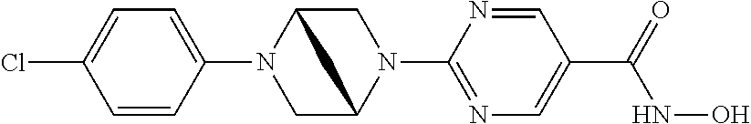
C1=CC(N2CC3N(C4=NC=C(C(=O)NO)C=N4)CC2C3)=CC=C1Cl
